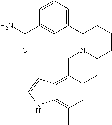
C1(C2=CC=CC(C(N)=O)=C2)N(CC2=C3C(=C(C)C=C2C)NC=C3)CCCC1
